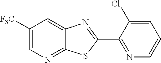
C1([F3C])=CN=C2C(=C1)N=C(C1=NC=CC=C1Cl)S2
